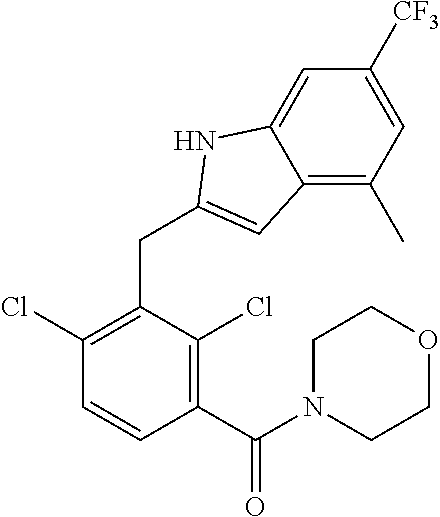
C1(Cl)=C(CC2=CC3=C(C)C=C([CF3])C=C3N2)C(Cl)=C(C(N2CCOCC2)=O)C=C1
